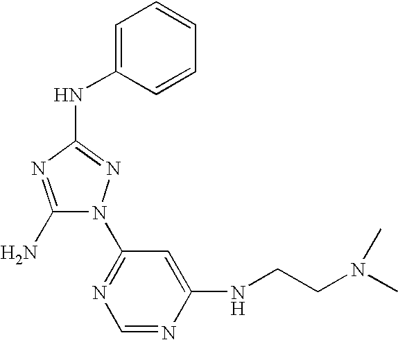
C1(N)=NC(NC2=CC=CC=C2)=NN1C1=NC=NC(NCCN(C)C)=C1
